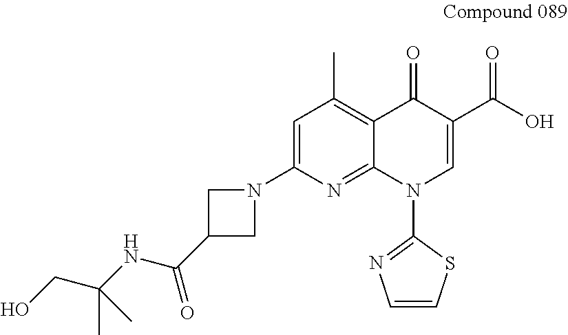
C1=C(N2CC(C(NC(CO)(C)C)=O)C2)N=C2C(=C1C)C(=O)C(C(O)=O)=CN2C1=NC=CS1
